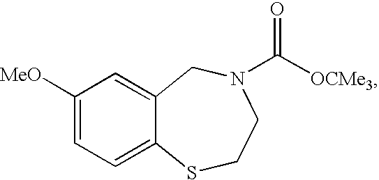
C1([MeO])=CC=C2C(=C1)CN(C([OCMe3])=O)CCS2
